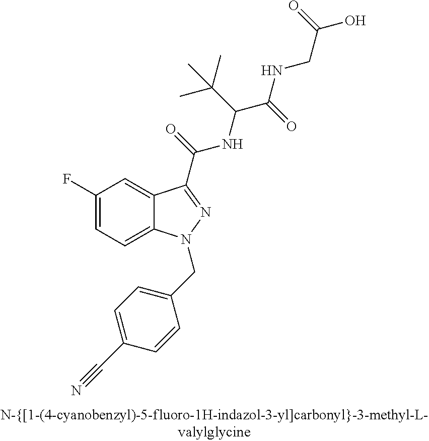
C1(F)=CC=C2C(=C1)C(C(=O)NC(C(NCC(O)=O)=O)C(C)(C)C)=NN2CC1=CC=C(C#N)C=C1
